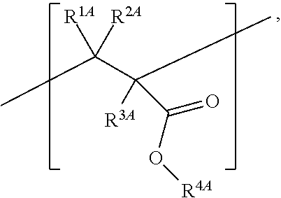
CC(C(C)([R3A])C(O[R4A])=O)([R2A])[R1A]
